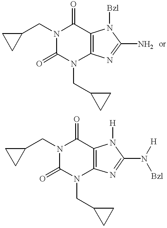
C1(CN2C(=O)N(CC3CC3)C3=C(C2=O)N([Bzl])C(N)=N3)CC1.C1(CN2C(=O)N(CC3CC3)C3=C(C2=O)N([H])C(N([H])[Bzl])=N3)CC1
